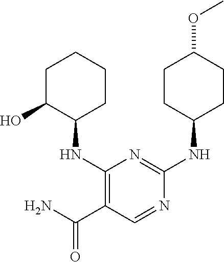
C1C(O)C(NC2=C(C(N)=O)C=NC(NC3CCC(OC)CC3)=N2)CCC1
